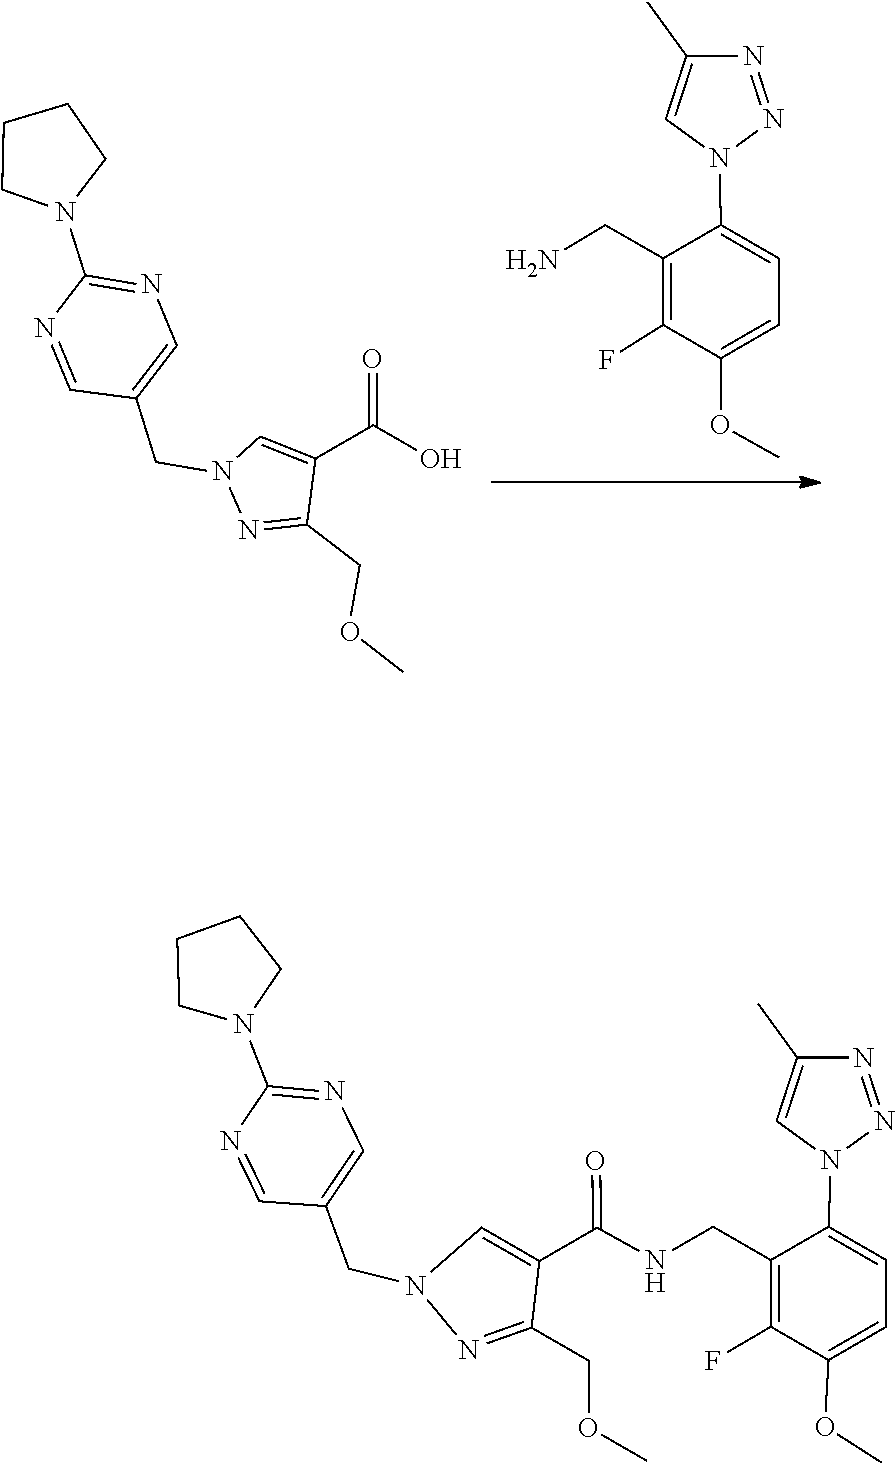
C1=NC(N2CCCC2)=NC=C1CN1C=C(C(=O)O)C(COC)=N1.O(C)C1=CC=C(N2C=C(C)N=N2)C(CN)=C1F.C(C1=CN=C(N2CCCC2)N=C1)N1C=C(C(=O)NCC2=C(F)C(OC)=CC=C2N2C=C(C)N=N2)C(COC)=N1
